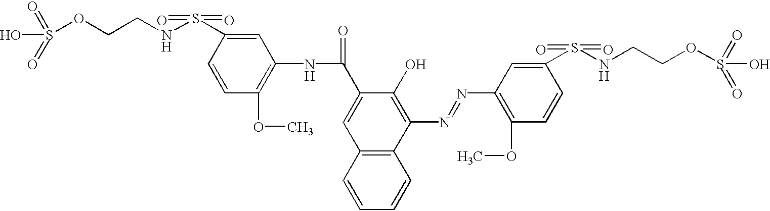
N(S(C1=CC(NC(C2=CC3=C(C(N=NC4=C(OC)C=CC(S(NCCOS(=O)(=O)O)(=O)=O)=C4)=C2O)C=CC=C3)=O)=C(OC)C=C1)(=O)=O)CCOS(O)(=O)=O
